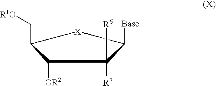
C1([OR2])C(C[R1O])[X]C([Base])C1([R7])[R6]
